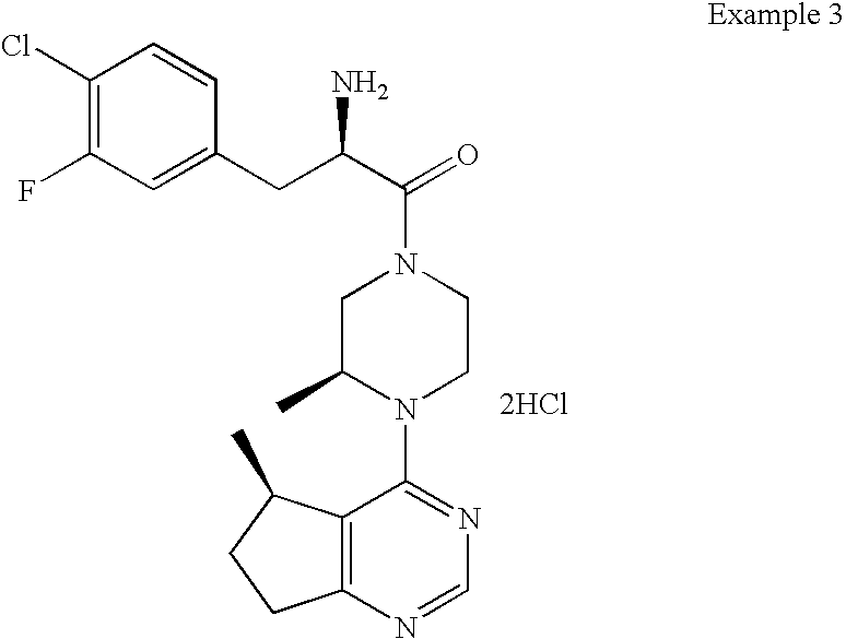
C12=C(N=CN=C1N1CCN(C(=O)C(N)CC3=CC(F)=C(Cl)C=C3)CC1C)CCC2C.[2HCl]
